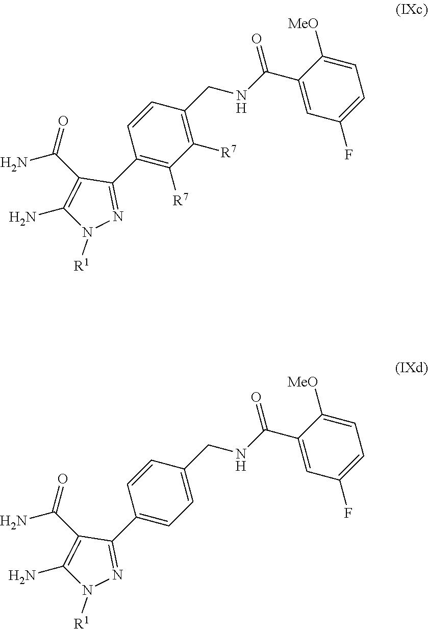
C1(C(NCC2=C([R7])C([R7])=C(C3=NN([R1])C(N)=C3C(N)=O)C=C2)=O)=CC(F)=CC=C1[MeO].C1(C(NCC2=CC=C(C3=NN([R1])C(N)=C3C(N)=O)C=C2)=O)=CC(F)=CC=C1[MeO]
